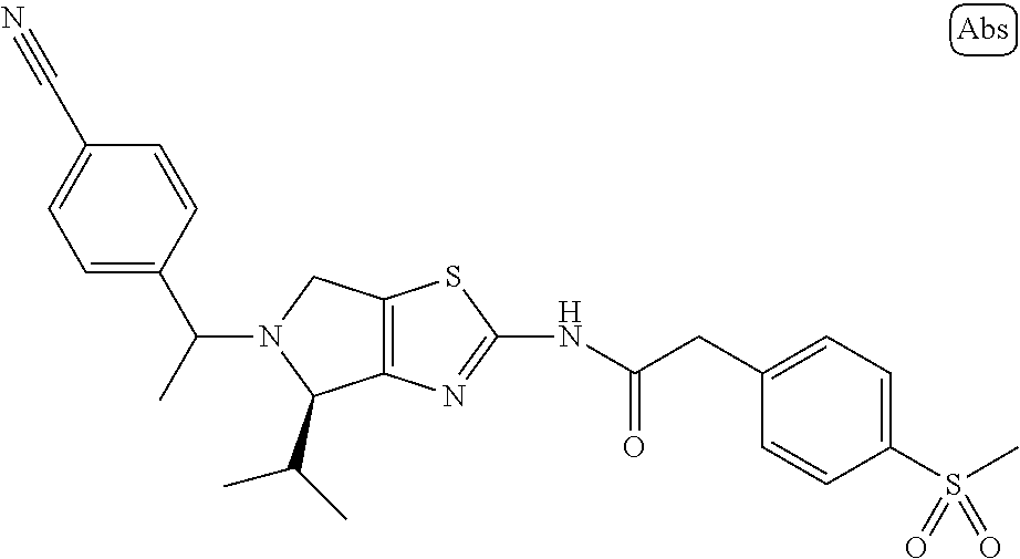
C12=C(N=C(NC(CC3=CC=C(S(C)(=O)=O)C=C3)=O)S1)C(C(C)C)N(C(C1=CC=C(C#N)C=C1)C)C2
